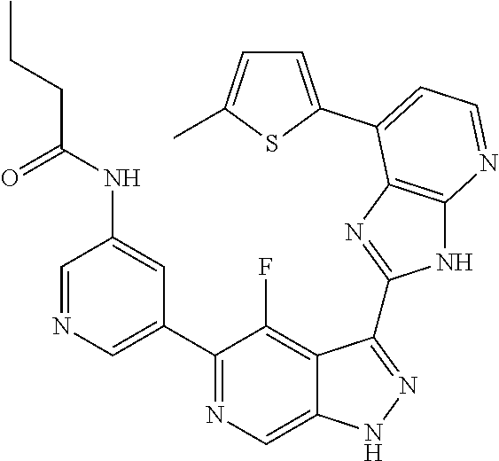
C1=NC=C(C2=NC=C3C(=C2F)C(C2=NC4=C(N2)N=CC=C4C2=CC=C(C)S2)=NN3)C=C1NC(CCC)=O
